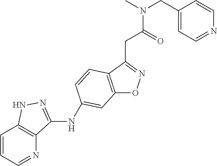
C12=C(C(CC(N(C)CC3=CC=NC=C3)=O)=NO1)C=CC(NC1=NNC3=C1N=CC=C3)=C2
